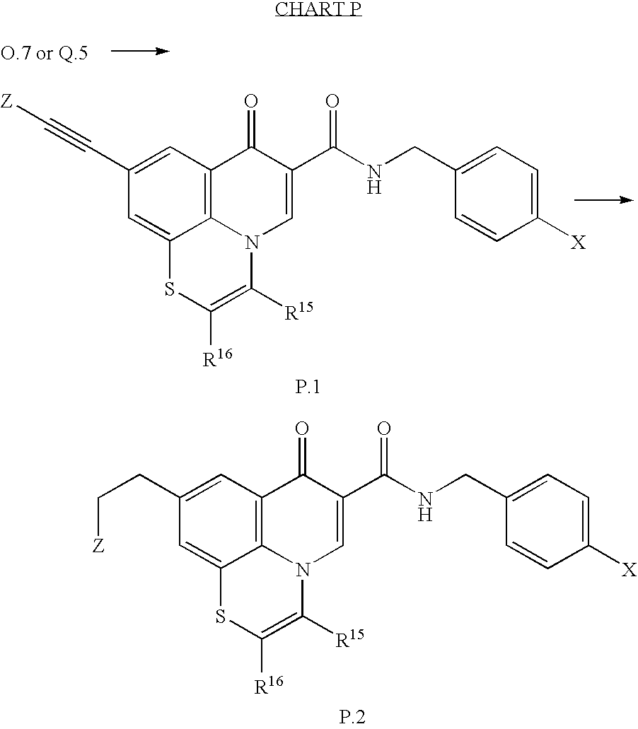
C12=C3C=C(C#C[Z])C=C1SC([R16])=C([R15])N2C=C(C(NCC1=CC=C([X])C=C1)=O)C3=O.C12=C3C=C(CC[Z])C=C1SC([R16])=C([R15])N2C=C(C(NCC1=CC=C([X])C=C1)=O)C3=O
